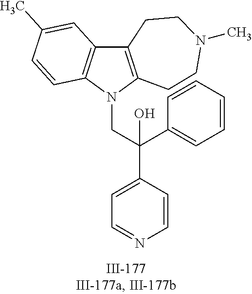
N1(CC(C2=CC=NC=C2)(C2=CC=CC=C2)O)C2=C(C3=C1C=CC(C)=C3)CCN(C)CC2
